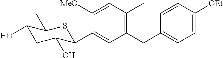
C1([MeO])=CC(C)=C(CC2=CC=C([OEt])C=C2)C=C1C1C(O)CC(O)C(C)S1
